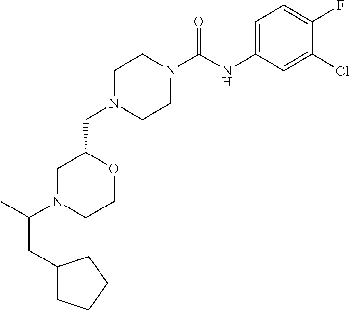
C1N(CC2OCCN(C(CC3CCCC3)C)C2)CCN(C(NC2=CC=C(F)C(Cl)=C2)=O)C1
